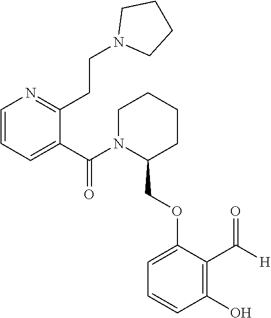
C1=CC=C(C(N2C(COC3=CC=CC(O)=C3C([H])=O)CCCC2)=O)C(CCN2CCCC2)=N1
